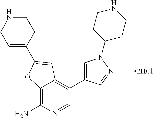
C1=C(C2=CC3=C(C4=CN(C5CCNCC5)N=C4)C=NC(N)=C3O2)CCNC1.[2HCl]
